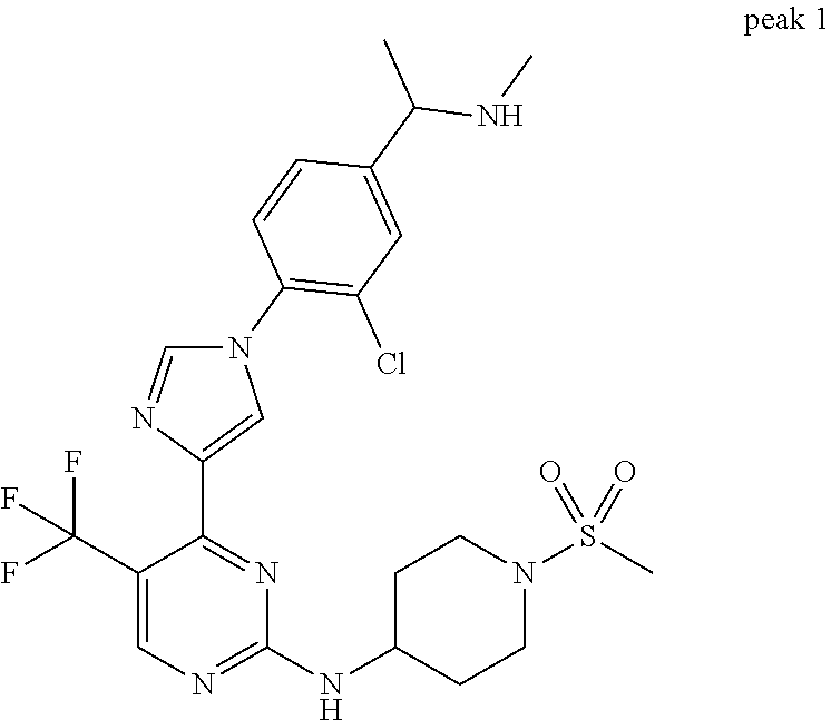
C1(C(F)(F)F)=CN=C(NC2CCN(S(C)(=O)=O)CC2)N=C1C1=CN(C2=C(Cl)C=C(C(C)NC)C=C2)C=N1
